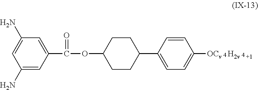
C1(N)=CC(N)=CC(C(OC2CCC(C3=CC=C([OCv    H2v    +1])C=C3)CC2)=O)=C1
